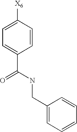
C1(CNC(C2=CC=C([X6])C=C2)=O)=CC=CC=C1
